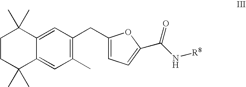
C(C1=CC=C(C(N[R8])=O)O1)C1=C(C)C=C2C(=C1)C(C)(C)CCC2(C)C
